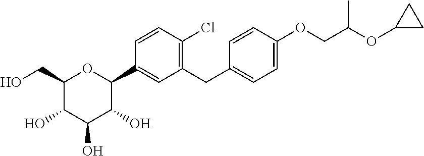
C1(C2=CC(CC3=CC=C(OCC(OC4CC4)C)C=C3)=C(Cl)C=C2)OC(CO)C(O)C(O)C1O
